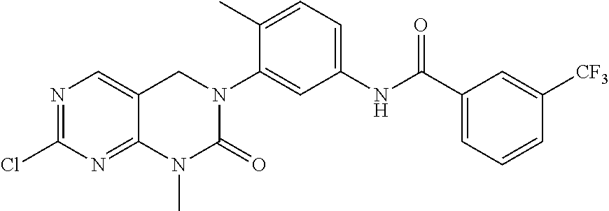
N1=C(Cl)N=C2C(=C1)CN(C1=CC(NC(C3=CC=CC([CF3])=C3)=O)=CC=C1C)C(=O)N2C
